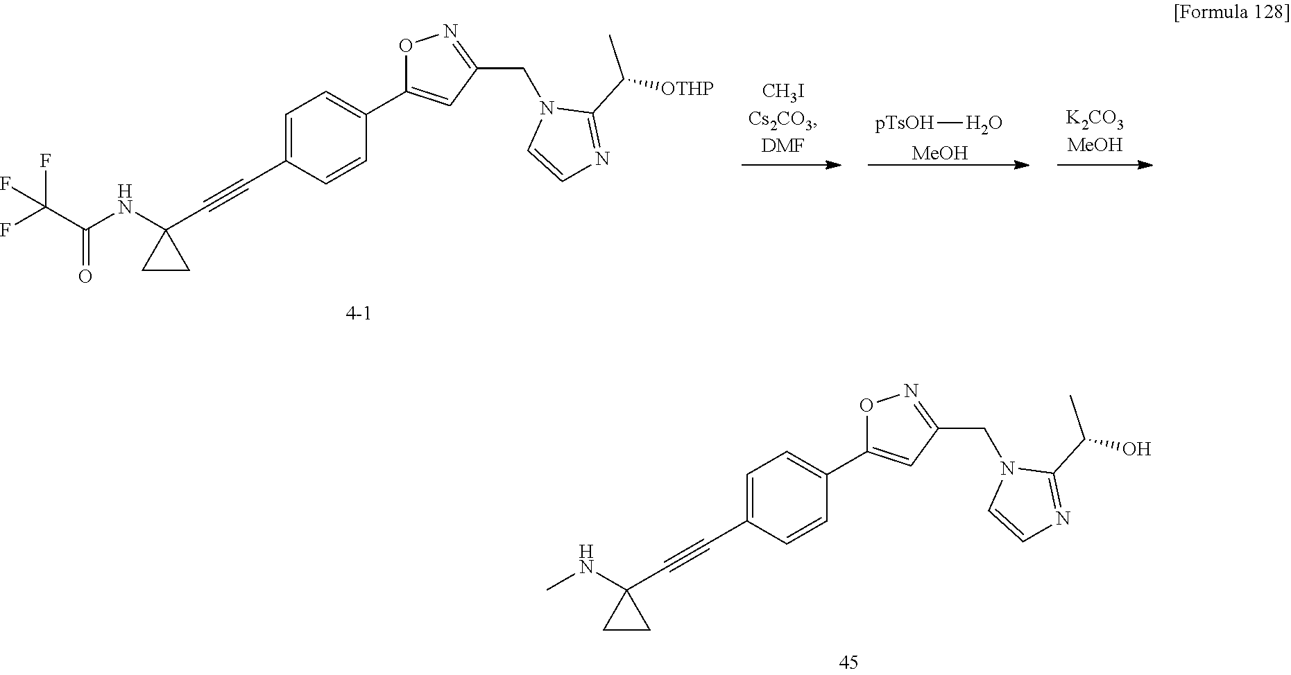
C1=C(C#CC2(NC(C(F)(F)F)=O)CC2)C=CC(C2=CC(CN3C=CN=C3C(C)[OTHP])=NO2)=C1.[pTsOH]O.[MeOH].C1=C(C#CC2(NC)CC2)C=CC(C2=CC(CN3C=CN=C3C(C)O)=NO2)=C1
